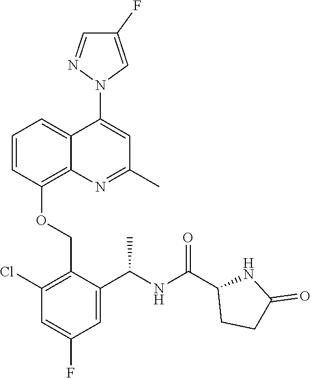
C1=CC(OCC2=C(Cl)C=C(F)C=C2C(NC(C2CCC(=O)N2)=O)C)=C2C(=C1)C(N1C=C(F)C=N1)=CC(C)=N2
